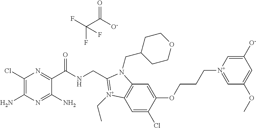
C1(Cl)=C(N)N=C(N)C(C(NCC2=[N+](CC)C3=C(C=C(OCCC[N+]4=CC(OC)=CC([O-])=C4)C(Cl)=C3)N2CC2CCOCC2)=O)=N1.FC(F)(C(=O)[O-])F
